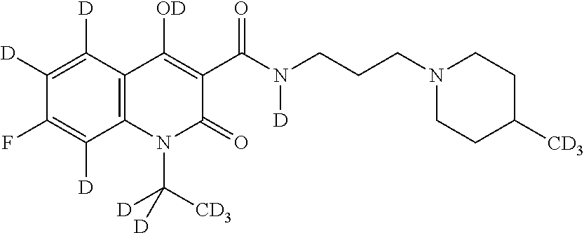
C12=C(N(C([CD3])([D])[D])C(=O)C(C(N(CCCN3CCC([CD3])CC3)[D])=O)=C1[OD])C([D])=C(F)C([D])=C2[D]
